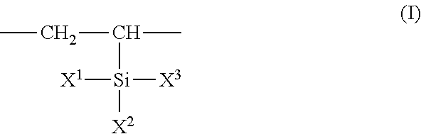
C(C(C)[Si]([X2])([X1])[X3])C
